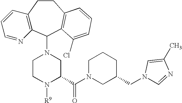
C12=C(C(N3CCN([R9])C(C(N4CC(CN5C=NC(C)=C5)CCC4)=O)C3)C3=C(CC1)C=CC=C3Cl)N=CC=C2
